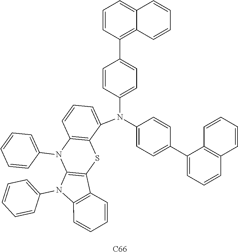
C1(N(C2=CC=C(C3=C4C(=CC=C3)C=CC=C4)C=C2)C2=CC=C(C3=CC=CC4=C3C=CC=C4)C=C2)=CC=CC2=C1SC1=C(N2C2=CC=CC=C2)N(C2=CC=CC=C2)C2=C1C=CC=C2.[C66]
